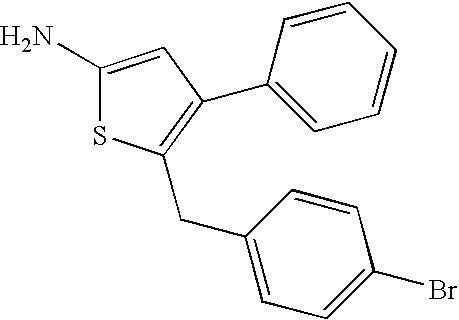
NC1=CC(C2=CC=CC=C2)=C(CC2=CC=C(Br)C=C2)S1
